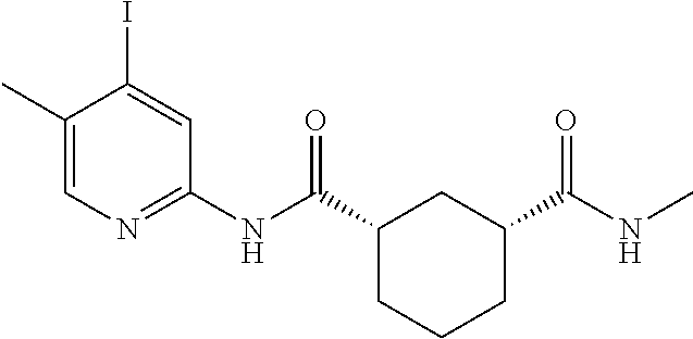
IC1=CC(NC(C2CCCC(C(NC)=O)C2)=O)=NC=C1C
